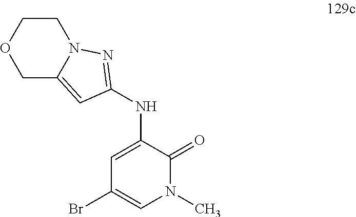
C1COCC2=CC(NC3=CC(Br)=CN(C)C3=O)=NN12
